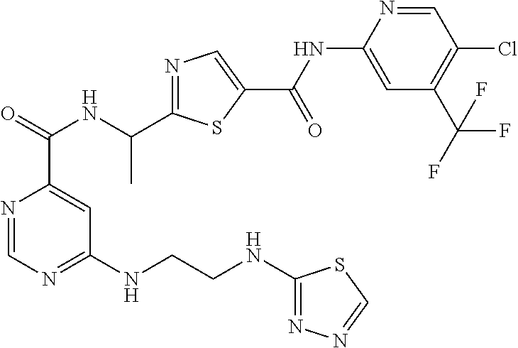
N1=CN=C(NCCNC2=NN=CS2)C=C1C(NC(C1=NC=C(C(=O)NC2=CC(C(F)(F)F)=C(Cl)C=N2)S1)C)=O
